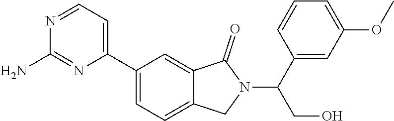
C1(C(N2C(=O)C3=CC(C4=CC=NC(N)=N4)=CC=C3C2)CO)=CC(OC)=CC=C1
